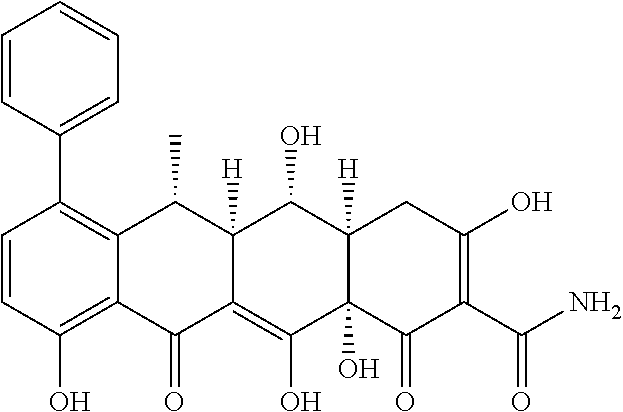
C1=CC(O)=C2C(=C1C1=CC=CC=C1)C(C)C1([H])C(=C(O)C3(O)C([H])(C1O)CC(O)=C(C(N)=O)C3=O)C2=O
